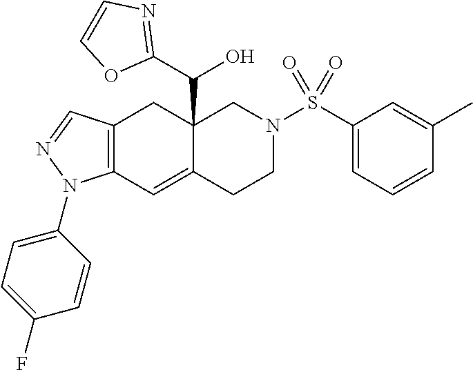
C12=C(C=C3C(C(C4=NC=CO4)O)(C1)CN(S(C1=CC=CC(C)=C1)(=O)=O)CC3)N(C1=CC=C(F)C=C1)N=C2
